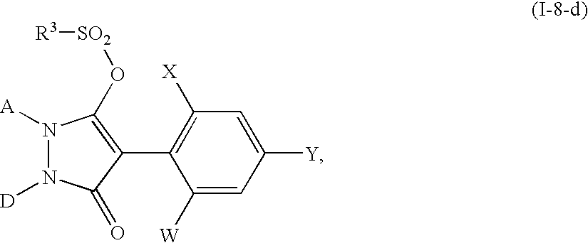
N1([A])N([D])C(=O)C(C2=C([X])C=C([Y])C=C2[W])=C1O[SO2][R3]
